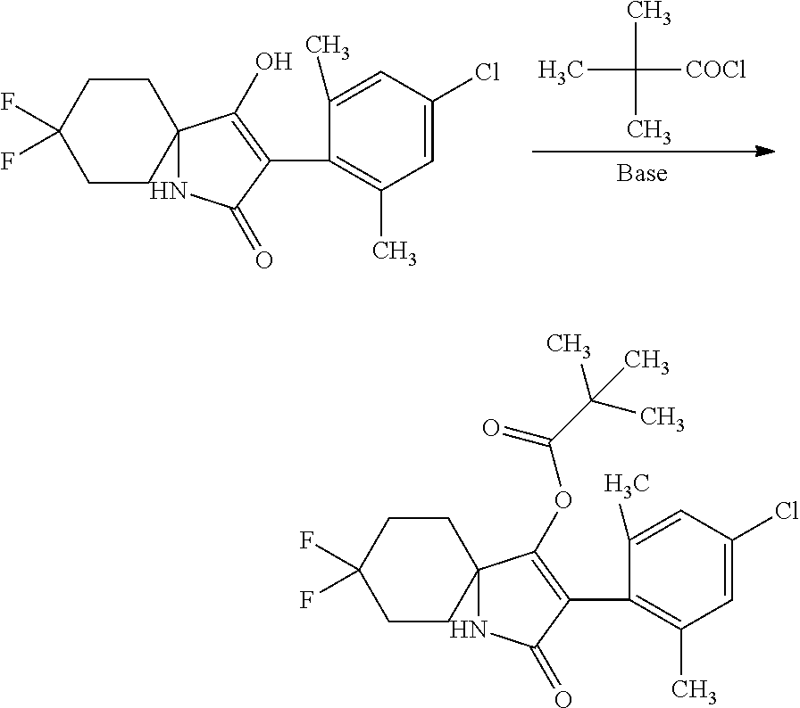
CC([COCl])(C)C.C12(NC(=O)C(C3=C(C)C=C(Cl)C=C3C)=C1O)CCC(F)(F)CC2.C(=O)(C(C)(C)C)OC1=C(C2=C(C)C=C(Cl)C=C2C)C(=O)NC12CCC(F)(F)CC2
